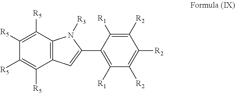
C1([R5])=C([R5])C2=C(C([R5])=C1[R5])C=C(C1=C([R1])C([R2])=C([R2])C([R2])=C1[R1])N2[R3]
